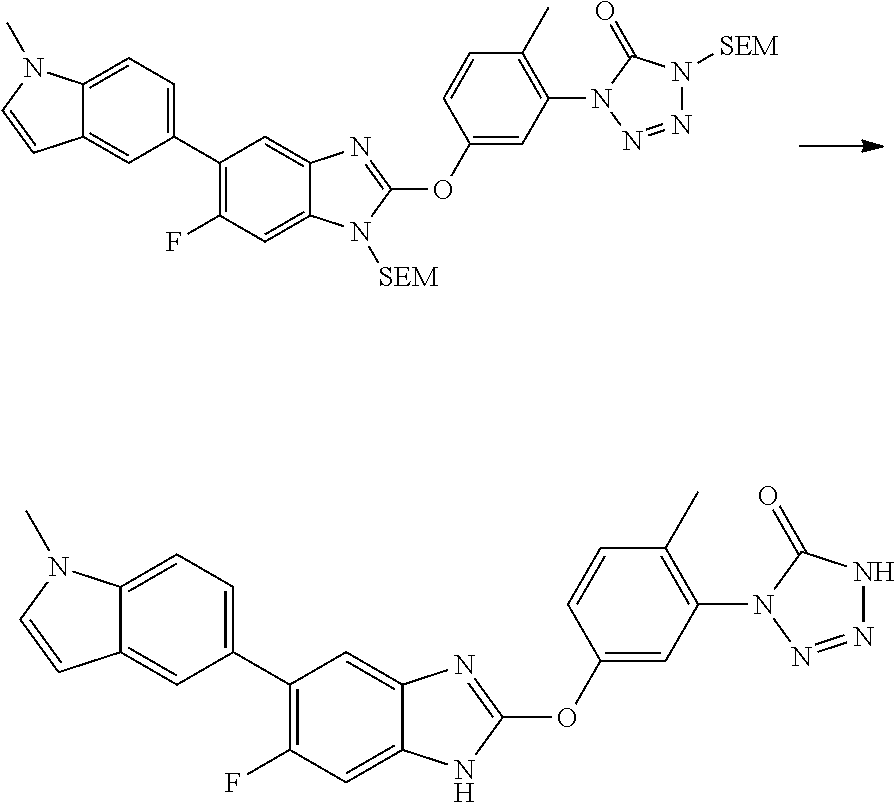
C1(C2=CC=C3C(=C2)C=CN3C)=C(F)C=C2C(=C1)N=C(OC1=CC(N3C(=O)N([SEM])N=N3)=C(C)C=C1)N2[SEM].C1(C2=CC=C3C(=C2)C=CN3C)=C(F)C=C2C(=C1)N=C(OC1=CC(N3C(=O)NN=N3)=C(C)C=C1)N2
